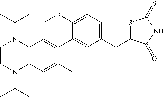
C1CN(C(C)C)C2=C(N1C(C)C)C=C(C1=CC(CC3SC(=S)NC3=O)=CC=C1OC)C(C)=C2
